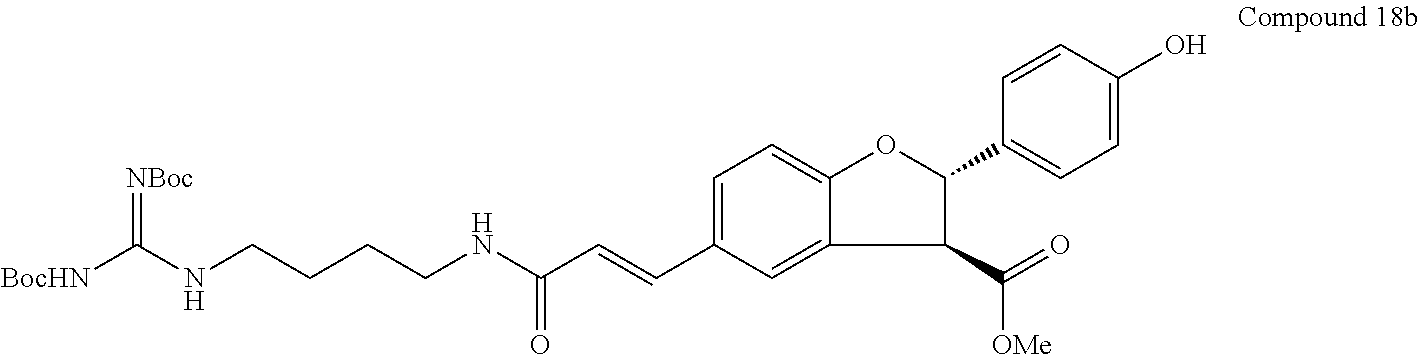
C1(C(=O)[OMe])C(C2=CC=C(O)C=C2)OC2=CC=C(C=CC(NCCCCNC([BocHN])=[NBoc])=O)C=C12
